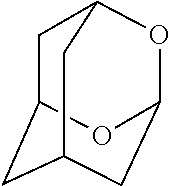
C1C2OC3OC1CC(C3)C2
